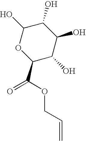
C1(O)OC(C(=O)OCC=C)C(O)C(O)C1O
